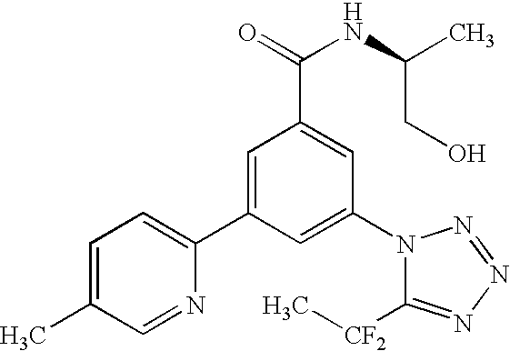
C1=C(C)C=NC(C2=CC(C(=O)NC(C)CO)=CC(N3C([CF2]C)=NN=N3)=C2)=C1
